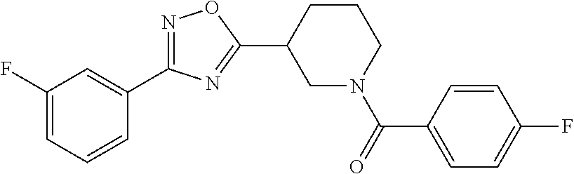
C1(F)=CC=CC(C2=NOC(C3CN(C(=O)C4=CC=C(F)C=C4)CCC3)=N2)=C1
